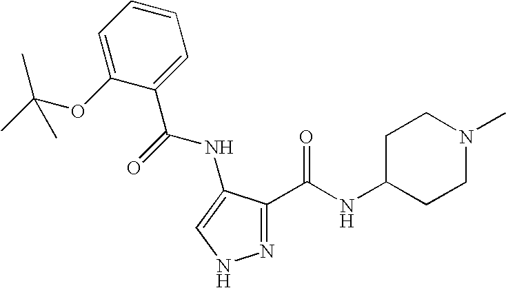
C1=C(OC(C)(C)C)C(C(NC2=CNN=C2C(=O)NC2CCN(C)CC2)=O)=CC=C1
